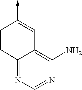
C1=CC2=NC=NC(N)=C2C=C1->C
